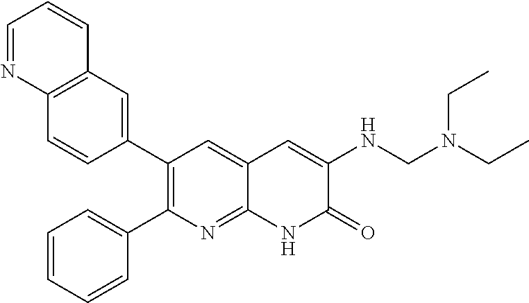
C12=C(C=C(C3=C(C4=CC=CC=C4)N=C4C(=C3)C=C(NCN(CC)CC)C(=O)N4)C=C1)C=CC=N2
